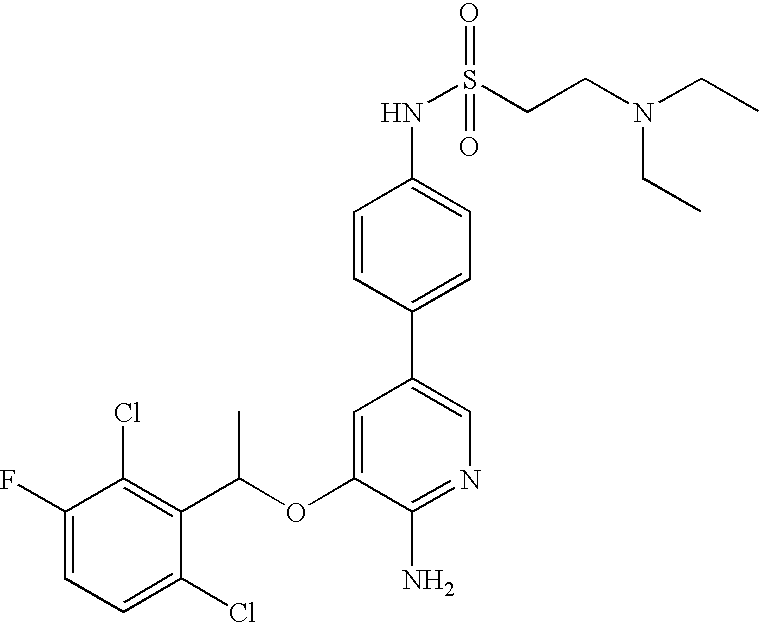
C1=C(F)C(Cl)=C(C(OC2=CC(C3=CC=C(NS(CCN(CC)CC)(=O)=O)C=C3)=CN=C2N)C)C(Cl)=C1
